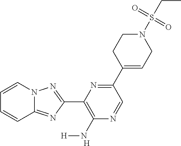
[H].C1=CN2C(=NC(C3=C(N[H])N=CC(C4=CCN(S(CC)(=O)=O)CC4)=N3)=N2)C=C1
